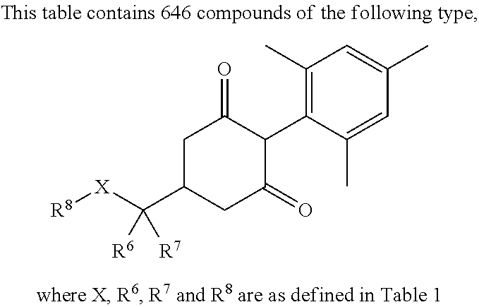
C1(C)=C(C2C(=O)CC(C([X][R8])([R6])[R7])CC2=O)C(C)=CC(C)=C1
